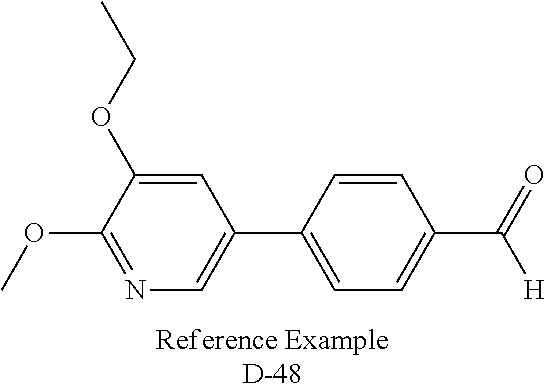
C1=C(C2=CC=C(C(=O)[H])C=C2)C=C(OCC)C(OC)=N1
